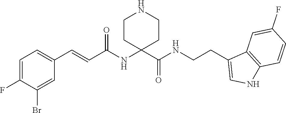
C1=C(F)C(Br)=CC(C=CC(NC2(C(NCCC3=CNC4=C3C=C(F)C=C4)=O)CCNCC2)=O)=C1
